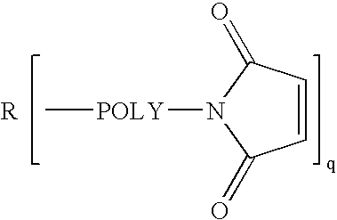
C1=CC(=O)N([POLY]C)C1=O.[R]
